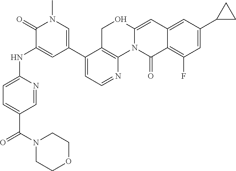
C1=C(NC2=CC(C3=CC=NC4=C3COC3=CC5=CC(C6CC6)=CC(F)=C5C(=O)N43)=CN(C)C2=O)N=CC(C(N2CCOCC2)=O)=C1
